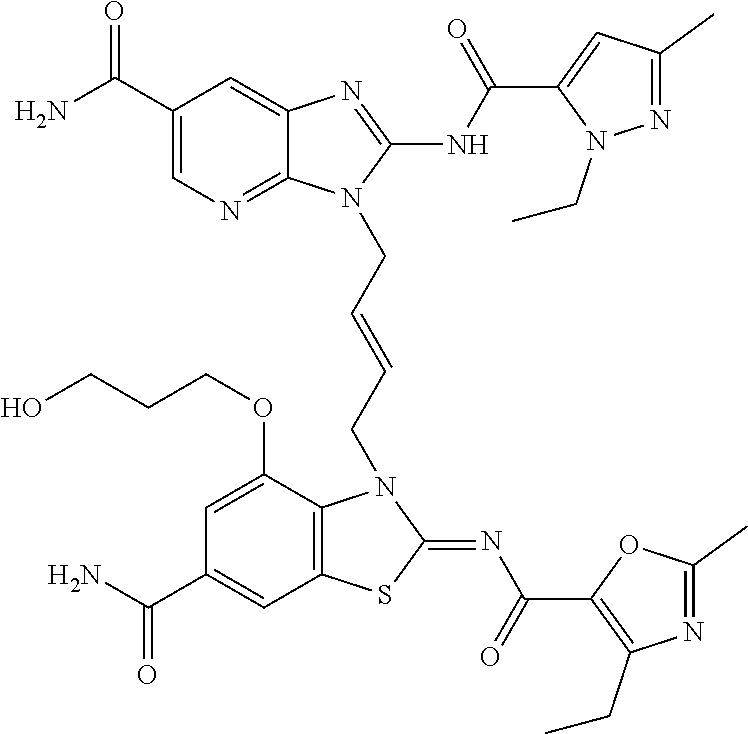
NC(C1=CN=C2C(=C1)N=C(NC(=O)C1=CC(C)=NN1CC)N2CC=CCN1C2=C(C=C(C(N)=O)C=C2OCCCO)SC1=NC(=O)C1=C(CC)N=C(C)O1)=O
